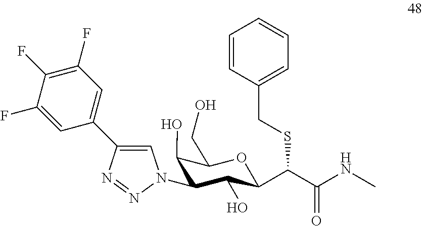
C1(N2C=C(C3=CC(F)=C(F)C(F)=C3)N=N2)C(O)C(C(C(NC)=O)SCC2=CC=CC=C2)OC(CO)C1O
